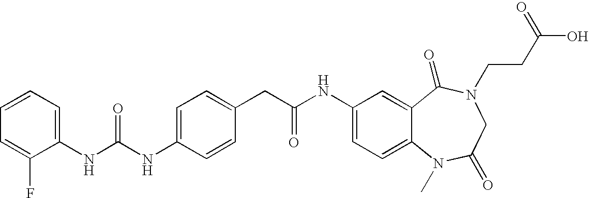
C1(NC(NC2=CC=C(CC(NC3=CC=C4C(=C3)C(=O)N(CCC(O)=O)CC(=O)N4C)=O)C=C2)=O)=CC=CC=C1F
